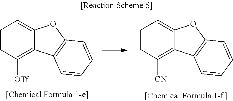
C1=CC([OTf])=C2C(=C1)OC1=C2C=CC=C1.C1=CC([CN])=C2C(=C1)OC1=C2C=CC=C1
